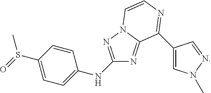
C1(NC2=CC=C(S(C)=O)C=C2)=NN2C(=N1)C(C1=CN(C)N=C1)=NC=C2
